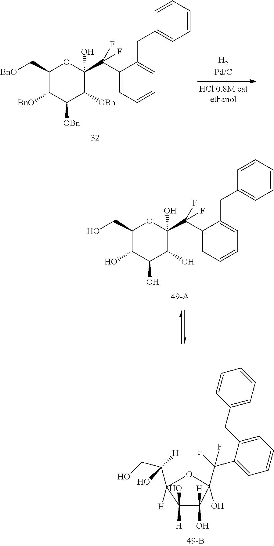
C1(O)([H])C(O)([H])C(C(F)(C2=CC=CC=C2CC2=CC=CC=C2)F)(O)OC1(C(CO)([H])O)[H].C1(C[BnO])C([BnO])C([OBn])C([OBn])C(C(C2=CC=CC=C2CC2=CC=CC=C2)(F)F)(O)O1.C1(CO)C(O)C(O)C(O)C(C(C2=CC=CC=C2CC2=CC=CC=C2)(F)F)(O)O1
